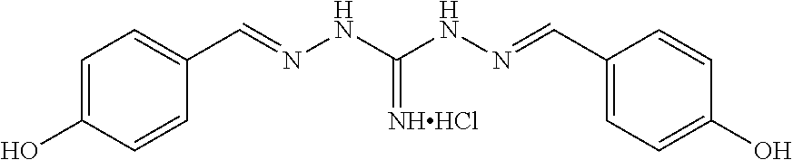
C1(C=NNC(NN=CC2=CC=C(O)C=C2)=[NHHCl])=CC=C(O)C=C1
